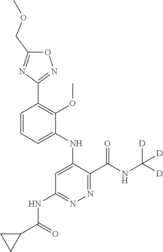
C1=CC=C(NC2=CC(NC(C3CC3)=O)=NN=C2C(NC([D])([D])[D])=O)C(OC)=C1C1=NOC(COC)=N1
